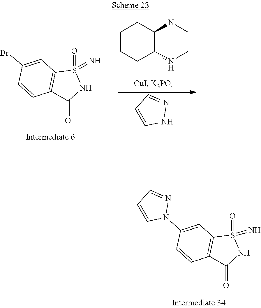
C12=C(C=C(N3N=CC=C3)C=C1)S(=N)(=O)NC2=O.CNC1CCCCC1NC.N1N=CC=C1.N=S1(=O)C2=C(C(=O)N1)C=CC(Br)=C2
